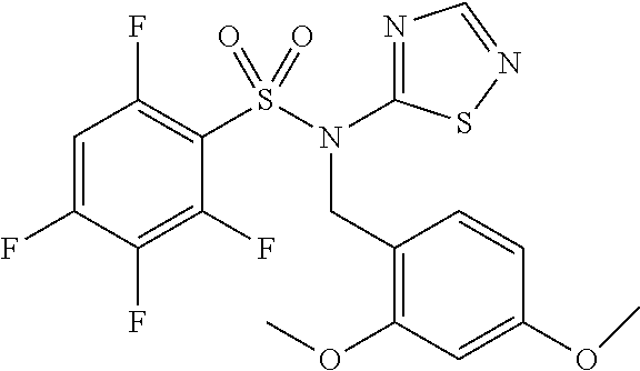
FC1=CC(F)=C(S(N(CC2=C(OC)C=C(OC)C=C2)C2=NC=NS2)(=O)=O)C(F)=C1F
